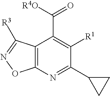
C12=C(N=C(C3CC3)C([R1])=C1C([R4O])=O)ON=C2[R3]
